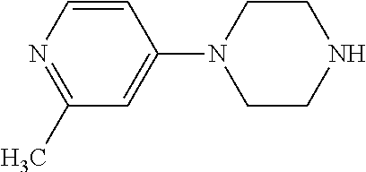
C1(C)=NC=CC(N2CCNCC2)=C1
